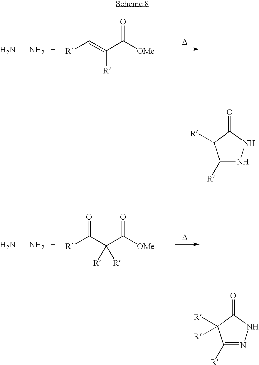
NN.[R]C=C(C([OMe])=O)[R].[D].NN.[R]C(C(C([OMe])=O)([R])[R])=O.[D].C1([R])NNC(=O)C1[R].C1([R])=NNC(=O)C1([R])[R]
